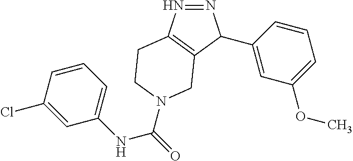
N1=NC(C2=CC(OC)=CC=C2)C2=C1CCN(C(=O)NC1=CC=CC(Cl)=C1)C2
